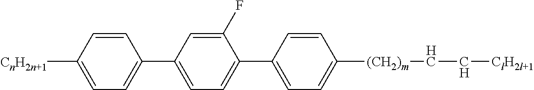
C1=CC([CnH2n+1])=CC=C1C1=CC=C(C2=CC=C([(CH2)m]CC[ClH2l+1])C=C2)C(F)=C1
